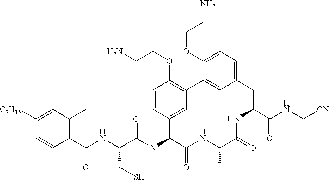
C1(C(NC(C(N(C2C(=O)NC(C)C(=O)NC(C(NC[CN])=O)CC3=CC=C(OCCN)C(=C3)C3=C(OCCN)C=CC2=C3)C)=O)CS)=O)=C(C)C=C([C7H15])C=C1
